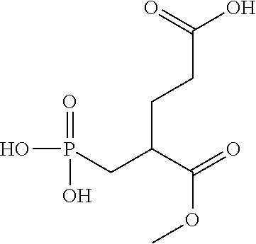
OP(CC(C(=O)OC)CCC(O)=O)(=O)O
